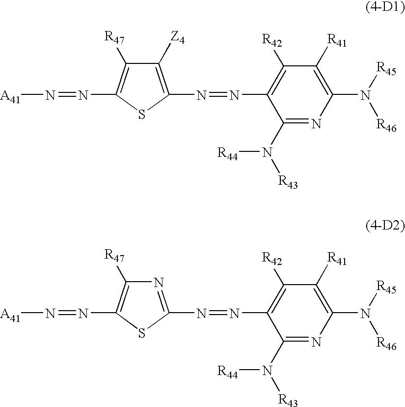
N([A41])=NC1=C([R47])C([Z4])=C(N=NC2=C([R42])C([R41])=C(N([R46])[R45])N=C2N([R44])[R43])S1.N([A41])=NC1=C([R47])N=C(N=NC2=C([R42])C([R41])=C(N([R46])[R45])N=C2N([R44])[R43])S1
